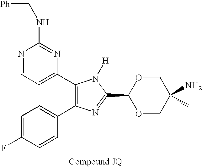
C1=C(F)C=CC(C2=C(C3=CC=NC(NC[Ph])=N3)N([H])C(C3OCC(N)(C)CO3)=N2)=C1
